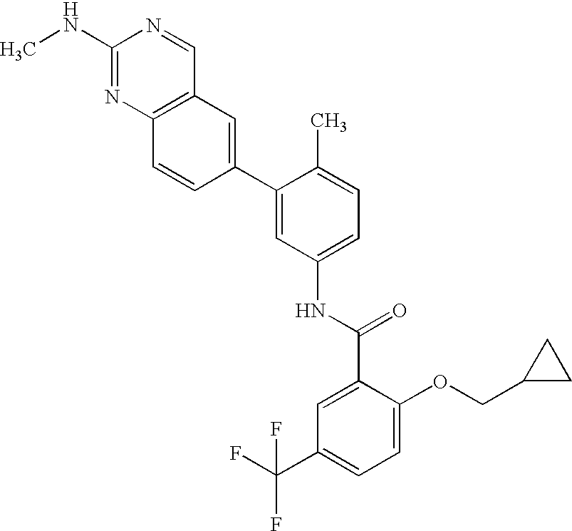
C1(NC)=NC2=C(C=N1)C=C(C1=CC(NC(C3=CC(C(F)(F)F)=CC=C3OCC3CC3)=O)=CC=C1C)C=C2
